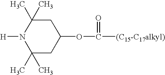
C1(C)(C)CC(OC([(C15-C17alkyl)])=O)CC(C)(C)N1[H]
